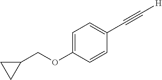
C1=C(OCC2CC2)C=CC(C#C[H])=C1
